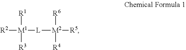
[R2][M1]([R1])([R3])[L][M2]([R5])([R6])[R4]
